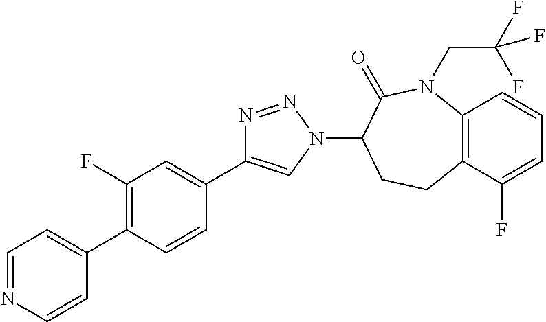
C1=NC=CC(C2=C(F)C=C(C3=CN(C4CCC5=C(N(CC(F)(F)F)C4=O)C=CC=C5F)N=N3)C=C2)=C1
